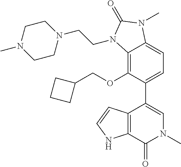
C12=C(OCC3CCC3)C(C3=CN(C)C(=O)C4=C3C=CN4)=CC=C1N(C)C(=O)N2CCN1CCN(C)CC1
